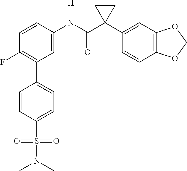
C1=C(N(C(C2(C3=CC4=C(C=C3)OCO4)CC2)=O)[H])C=CC(F)=C1C1=CC=C(S(=O)(=O)N(C)C)C=C1
